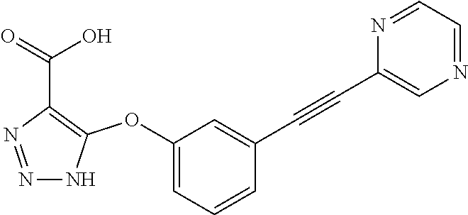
N1=NC(C(=O)O)=C(OC2=CC=CC(C#CC3=CN=CC=N3)=C2)N1
